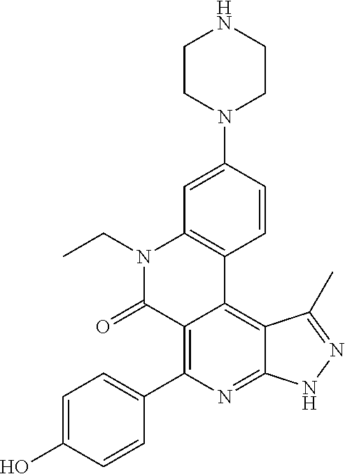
C1=C(O)C=CC(C2=C3C(=C4C(=N2)NN=C4C)C2=C(N(CC)C3=O)C=C(N3CCNCC3)C=C2)=C1
